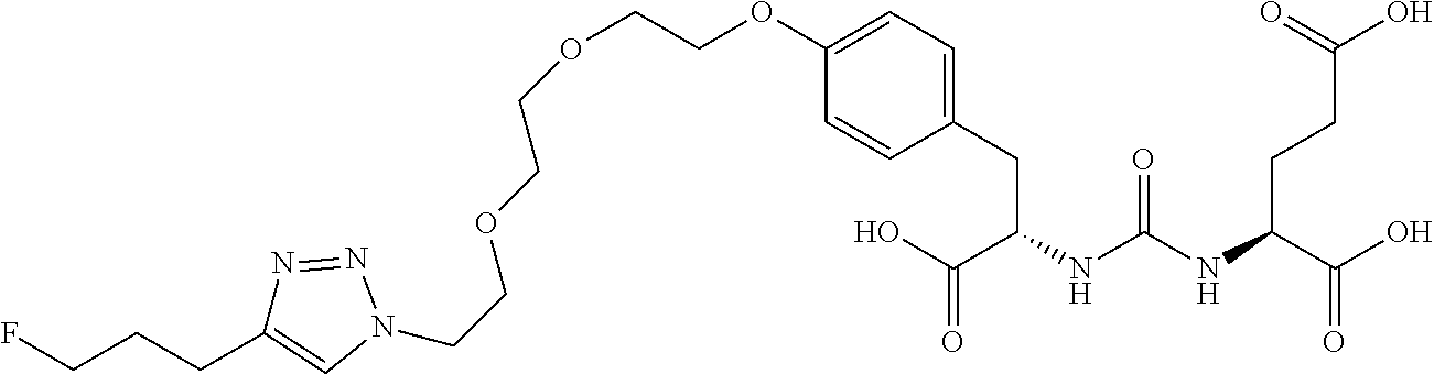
OC(C(NC(NC(C(O)=O)CCC(O)=O)=O)CC1=CC=C(OCCOCCOCCN2N=NC(CCCF)=C2)C=C1)=O
